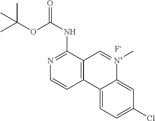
N1=C(NC(=O)OC(C)(C)C)C2=C(C=C1)C1=CC=C(Cl)C=C1[N+](C)=C2.[F-]
